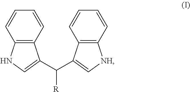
C12=C(C=CC=C1)C(C(C1=C[NH]C3=C1C=CC=C3)[R])=CN2
